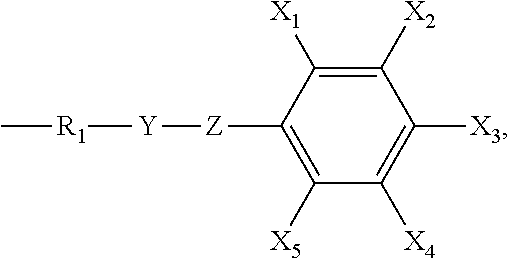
C1([X2])=C([X1])C([Z][Y][R1]C)=C([X5])C([X4])=C1[X3]
